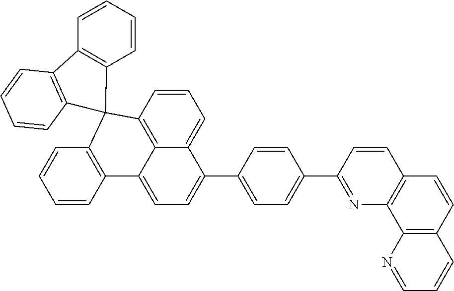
C1=CC2=C3C(=C1)C(C1=CC=C(C4=NC5=C(C=C4)C=CC4=C5N=CC=C4)C=C1)=CC=C3C1=C(C=CC=C1)C21C2=C(C=CC=C2)C2=C1C=CC=C2
